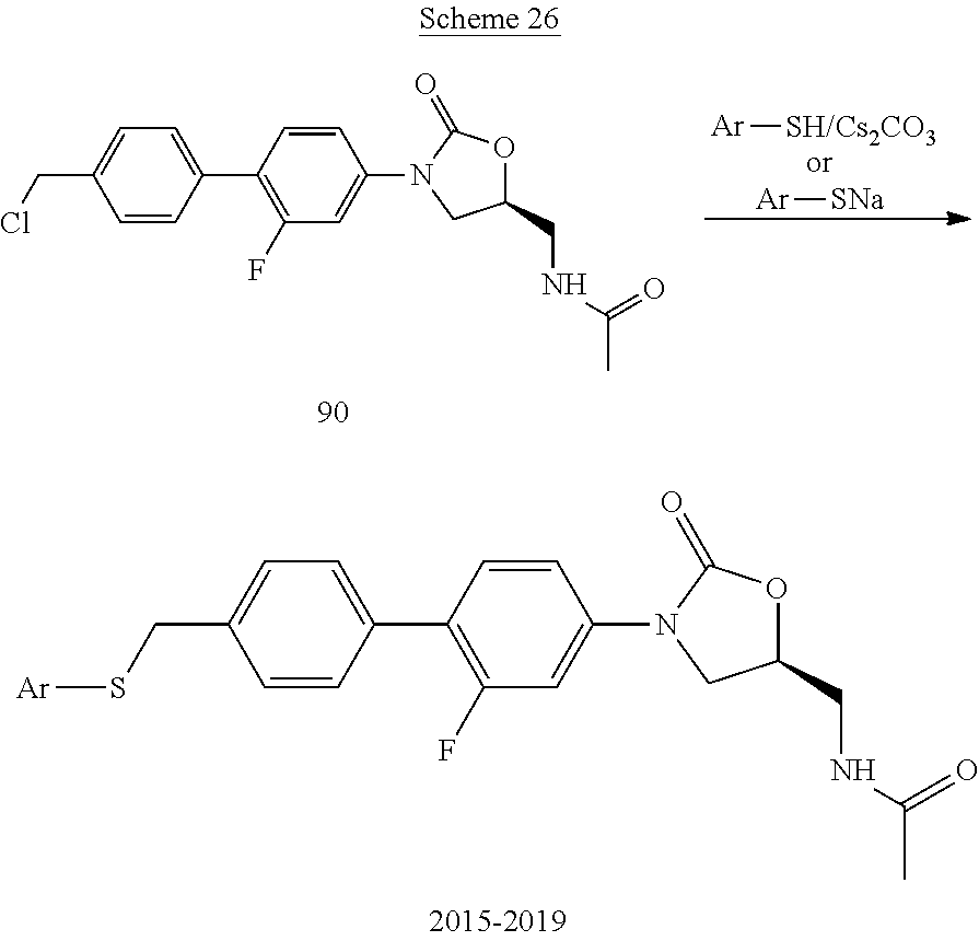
C1=CC(C2=C(F)C=C(N3CC(CNC(=O)C)OC3=O)C=C2)=CC=C1CS[Ar].[Ar][SH/Cs2CO3].[Ar][SNa].C1=CC(C2=C(F)C=C(N3CC(CNC(=O)C)OC3=O)C=C2)=CC=C1CCl
